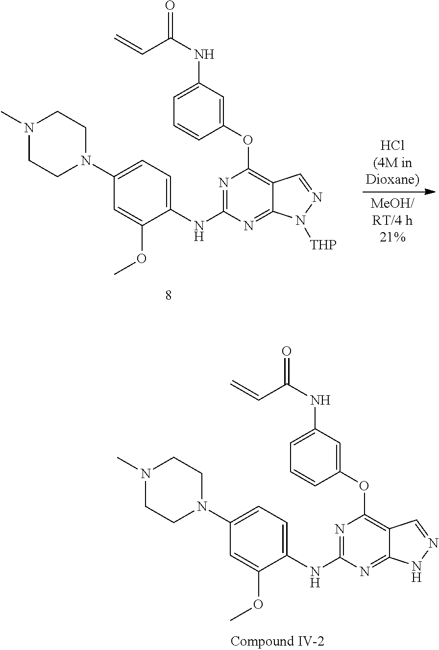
N1=C(NC2=CC=C(N3CCN(C)CC3)C=C2OC)N=C2C(=C1OC1=CC(NC(=O)C=C)=CC=C1)C=NN2[THP].N1=C(NC2=CC=C(N3CCN(C)CC3)C=C2OC)N=C2C(=C1OC1=CC(NC(=O)C=C)=CC=C1)C=NN2
